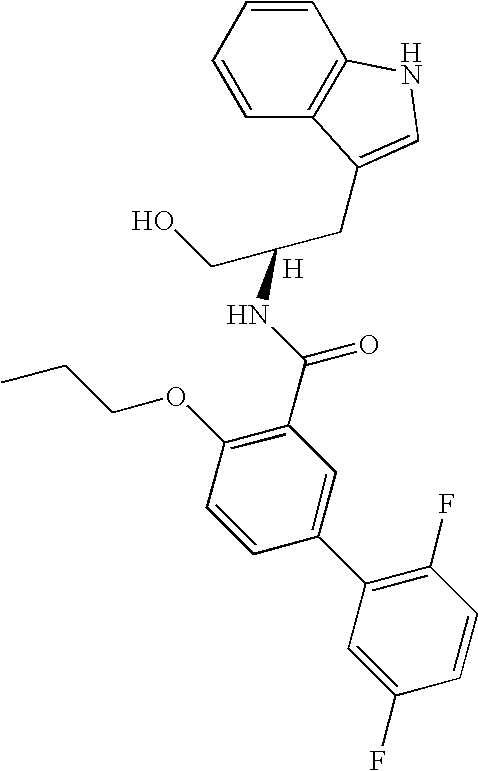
C1=CC=CC2=C1NC=C2CC(CO)NC(C1=C(OCCC)C=CC(C2=C(F)C=CC(F)=C2)=C1)=O.[H]
